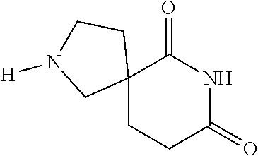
C12(CCC(=O)NC1=O)CCN([H])C2
